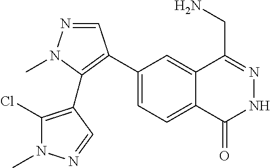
C1(C2=C(C3=C(Cl)N(C)N=C3)N(C)N=C2)=CC=C2C(=C1)C(CN)=NNC2=O
